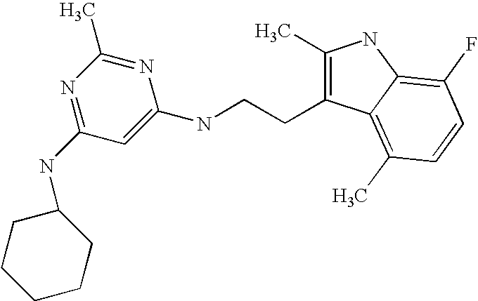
C1(C)=C(CCNC2=CC(NC3CCCCC3)=NC(C)=N2)C2=C(C)C=CC(F)=C2N1
